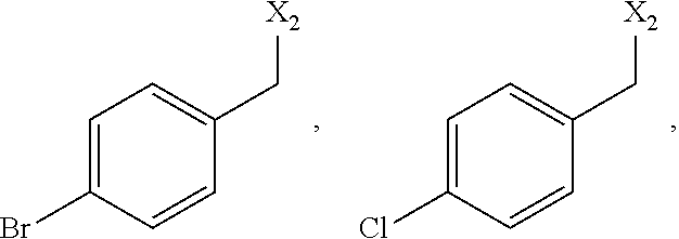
C1=C(Br)C=CC(C[X2])=C1.C1=C(Cl)C=CC(C[X2])=C1
